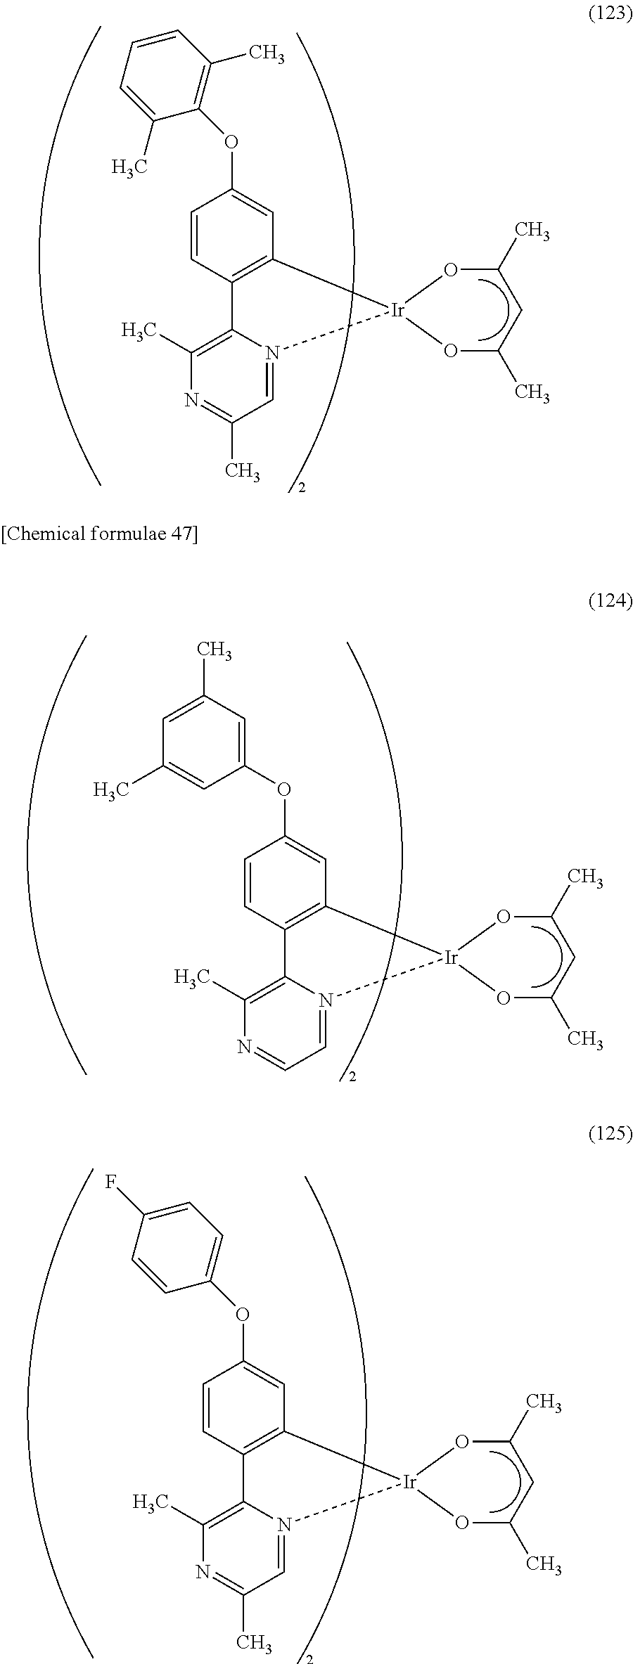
C12=C(C=CC(OC3=C(C)C=CC=C3C)=C1)C1=C(C)N=C(C)C=N1[Ir]21OC(C)CC(C)O1.C12=C(C=CC(OC3=CC(C)=CC(C)=C3)=C1)C1=C(C)N=CC=N1[Ir]21OC(C)CC(C)O1.C12=C(C=CC(OC3=CC=C(F)C=C3)=C1)C1=C(C)N=C(C)C=N1[Ir]21OC(C)CC(C)O1
